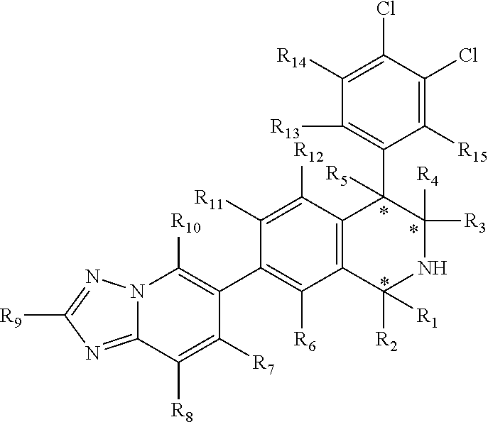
N12C([R10])=C(C3=C([R6])C4=C(C([R12])=C3[R11])C(C3=C([R13])C([R14])=C(Cl)C(Cl)=C3[R15])([R5])C([R3])([R4])NC4([R2])[R1])C([R7])=C([R8])C1=NC([R9])=N2
